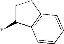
C1C(*)C2=C(C1)C=CC=C2
